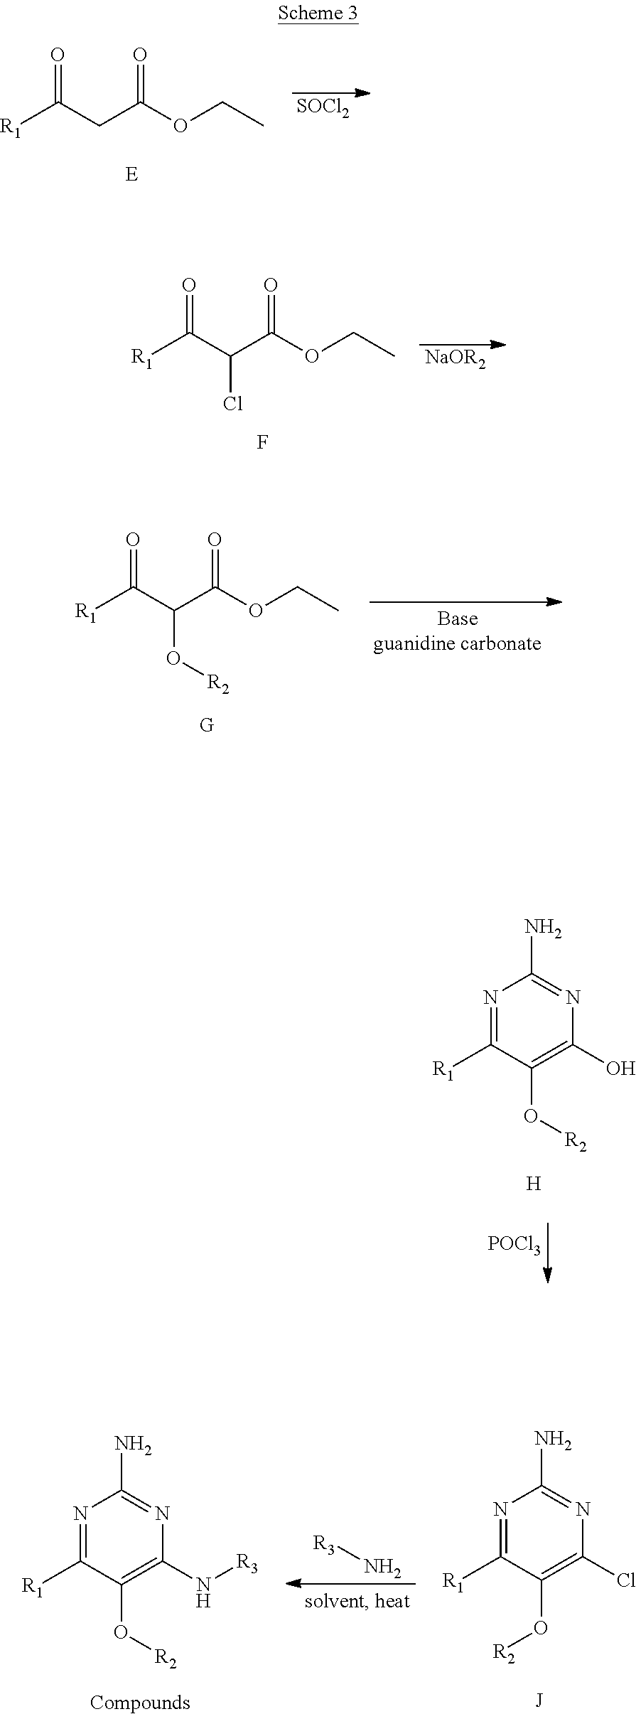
[SOCl2].[R1]C(CC(OCC)=O)=O.[NaOR2].[R1]C(C(C(OCC)=O)Cl)=O.F.[R1]C(C(C(OCC)=O)O[R2])=O.[G].[POCl3].N1=C([R1])C(O[R2])=C(O)N=C1N.[H].N[R3].N1=C([R1])C(O[R2])=C(N[R3])N=C1N.[Compounds].N1=C([R1])C(O[R2])=C(Cl)N=C1N.[J]
